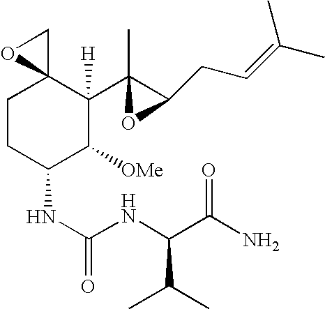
C1CC(NC(=O)NC(C(N)=O)C(C)C)C([OMe])C(C2(C)C(CC=C(C)C)O2)([H])C12CO2
